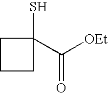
C1CCC1(S)C([OEt])=O
